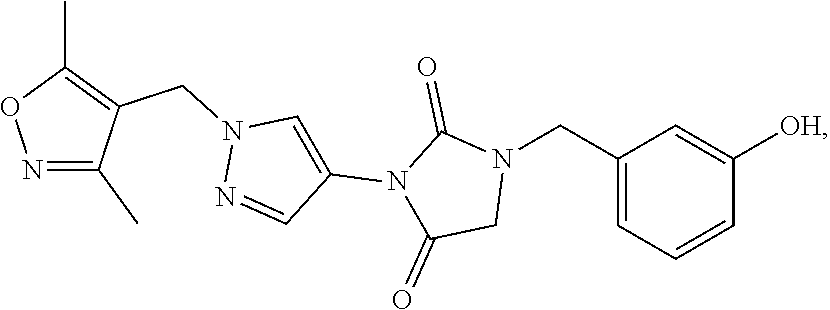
CC1=C(CN2N=CC(N3C(=O)CN(CC4=CC=CC([OH])=C4)C3=O)=C2)C(C)=NO1
